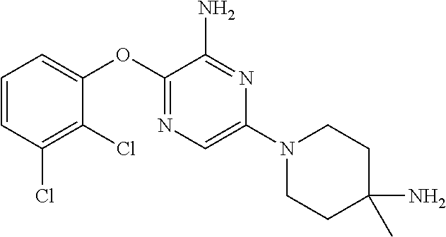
C1=CC=C(OC2=NC=C(N3CCC(N)(C)CC3)N=C2N)C(Cl)=C1Cl
